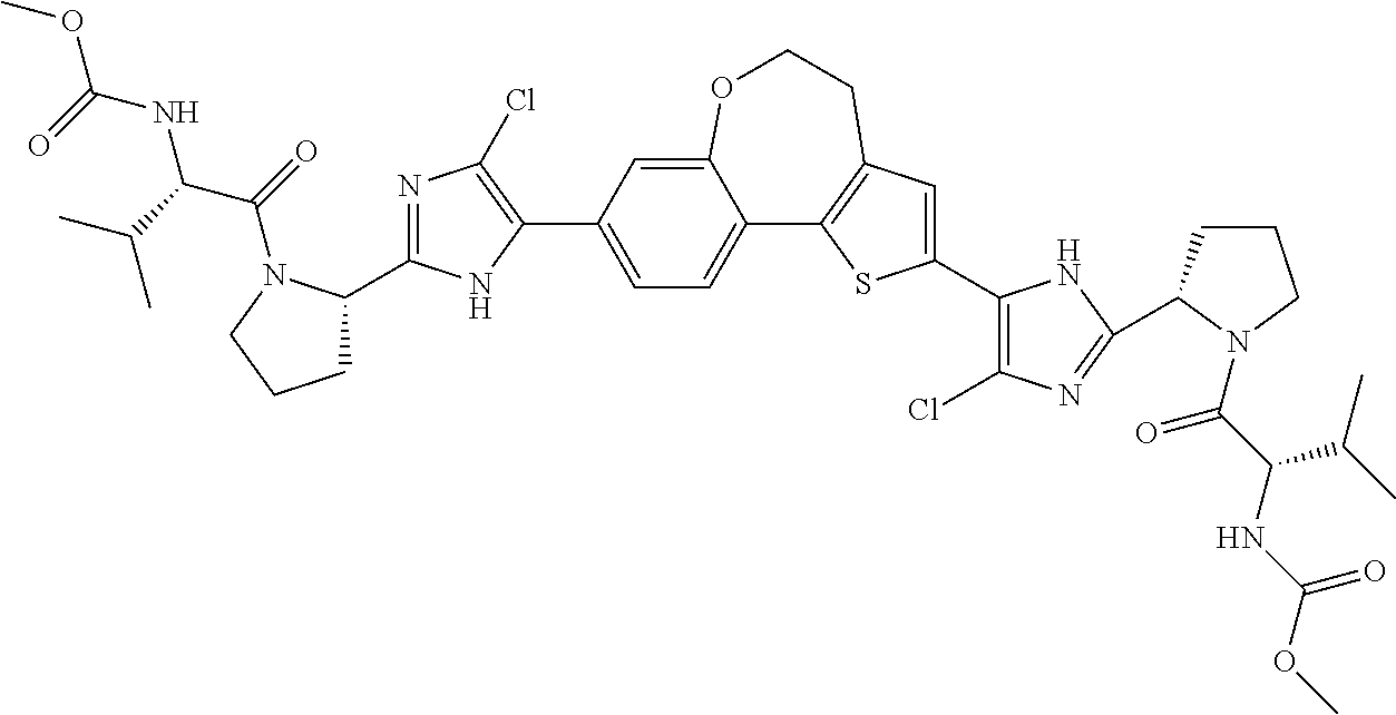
C1(C2=CC=C3C(=C2)OCCC2=C3SC(C3=C(Cl)N=C(C4CCCN4C(C(C(C)C)NC(OC)=O)=O)N3)=C2)=C(Cl)N=C(C2CCCN2C(=O)C(C(C)C)NC(=O)OC)N1
